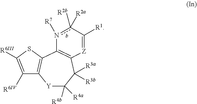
[Y]1C([R4a])([R4b])C([R3a])([R3b])C2=C(n([R7])c([R2b])([R2a])C([R1])=[Z]2)C2=C1C([R6IV])=C([R6III])S2
